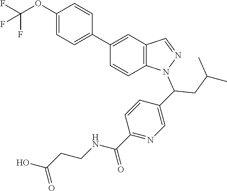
C1(OC(F)(F)F)=CC=C(C2=CC3=C(C=C2)N(C(CC(C)C)C2=CN=C(C(NCCC(O)=O)=O)C=C2)N=C3)C=C1
